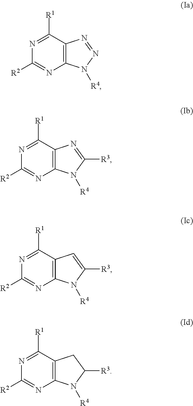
N1=C([R1])C2=C(N=C1[R2])N([R4])N=N2.N1=C([R1])C2=C(N=C1[R2])N([R4])C([R3])=N2.N1=C([R1])C2=C(N=C1[R2])N([R4])C([R3])=C2.N1=C([R1])C2=C(N=C1[R2])N([R4])C([R3])C2
